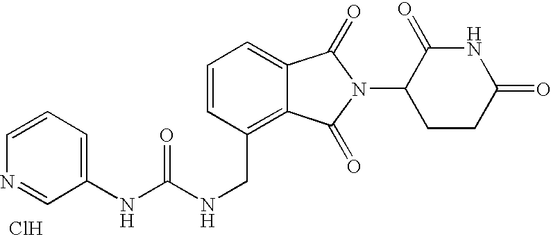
N(CC1=C2C(=CC=C1)C(=O)N(C1CCC(=O)NC1=O)C2=O)C(NC1=CC=CN=C1)=O.Cl
